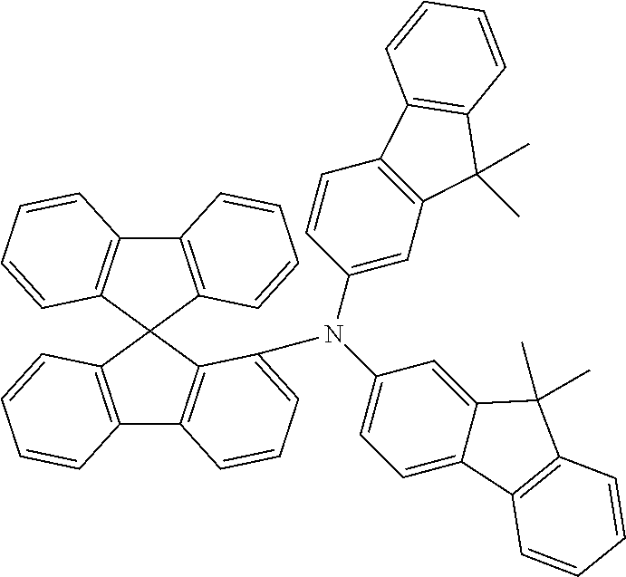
C12=C(C3=C(C=CC=C3)C13C1=C(C4=C3C(N(C3=CC=C5C(=C3)C(C)(C)C3=C5C=CC=C3)C3=CC5=C(C=C3)C3=C(C5(C)C)C=CC=C3)=CC=C4)C=CC=C1)C=CC=C2
